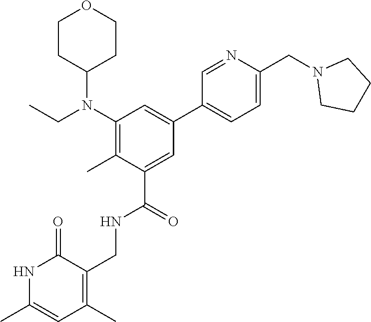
N1C(C)=CC(C)=C(CNC(C2=CC(C3=CC=C(CN4CCCC4)N=C3)=CC(N(CC)C3CCOCC3)=C2C)=O)C1=O
